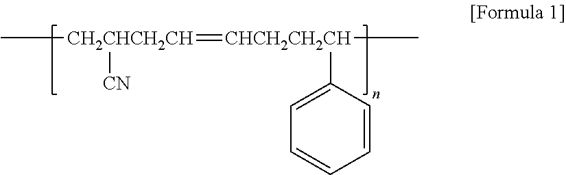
C[CH2CHCH2CH]([CN])=[CHCH2CH2CH](C)C1=CC=CC=C1
